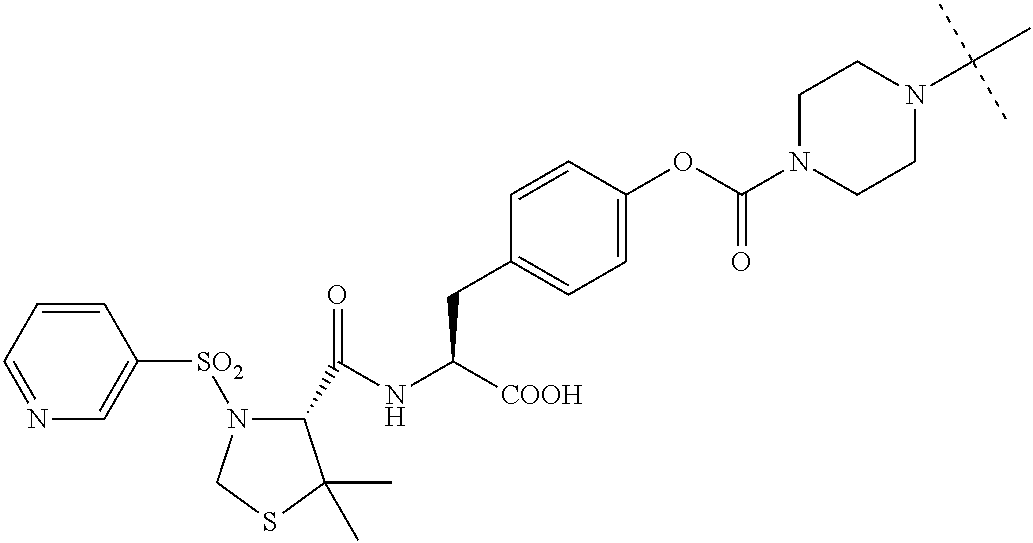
C1=NC=C([SO2]N2C(C(NC([COOH])CC3=CC=C(OC(N4CCN(C(C)(C)C)CC4)=O)C=C3)=O)C(C)(C)SC2)C=C1
